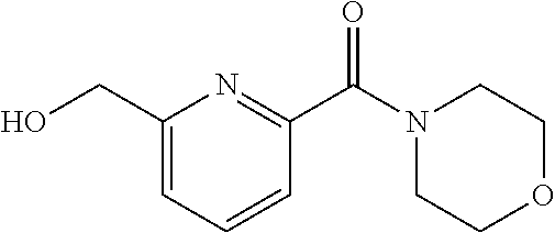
C1(CO)=CC=CC(C(N2CCOCC2)=O)=N1
